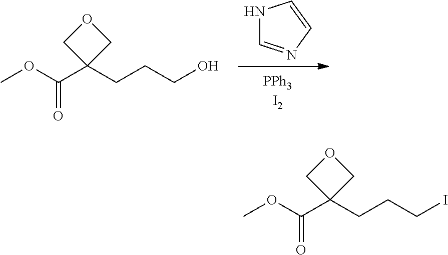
N1C=NC=C1.O(C(C1(CCCO)COC1)=O)C.O(C(C1(CCCI)COC1)=O)C
